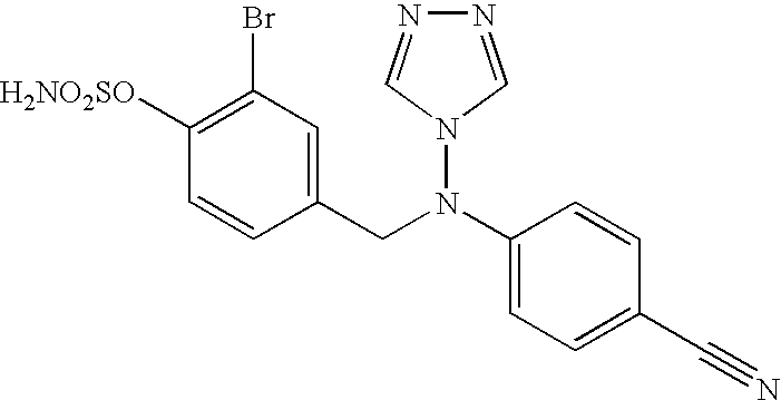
C1([H2NO2SO])=C(Br)C=C(CN(C2=CC=C(C#N)C=C2)N2C=NN=C2)C=C1
